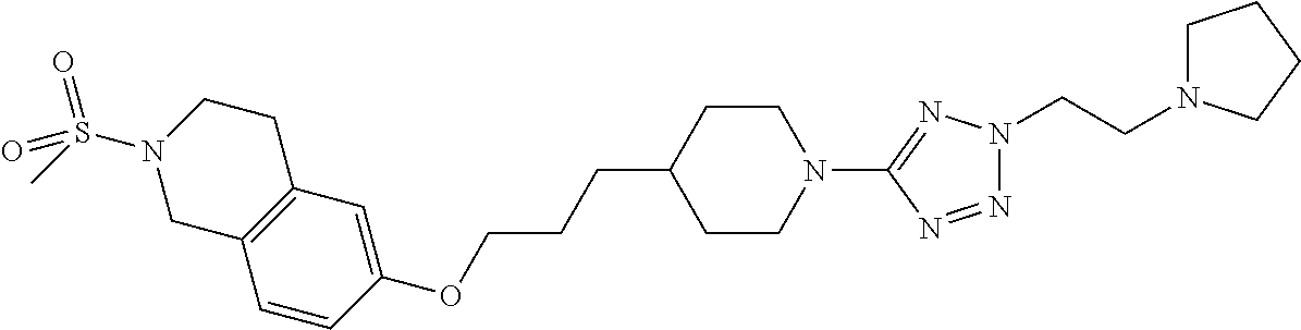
C1=CC(OCCCC2CCN(C3=NN(CCN4CCCC4)N=N3)CC2)=CC2=C1CN(S(C)(=O)=O)CC2
